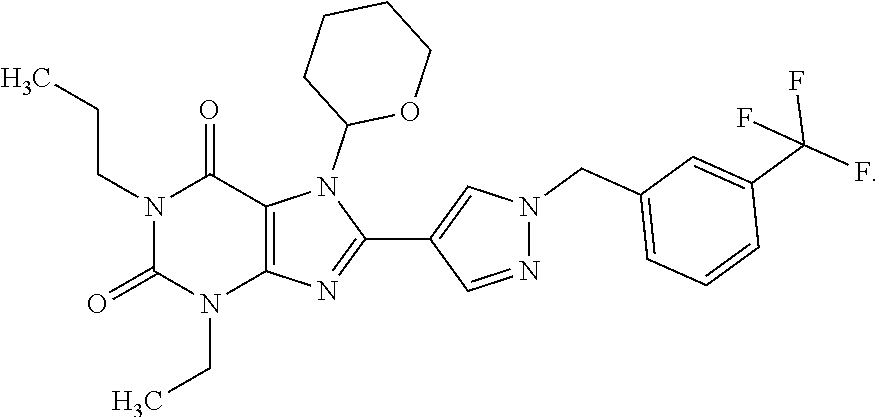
N1(CCC)C(=O)N(CC)C2=C(C1=O)N(C1OCCCC1)C(C1=CN(CC3=CC=CC(C(F)(F)F)=C3)N=C1)=N2
